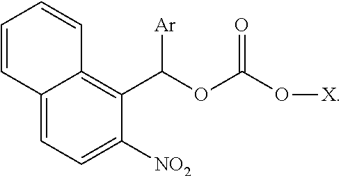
C12=CC=C([NO2])C(C(OC(O[X])=O)[Ar])=C1C=CC=C2
